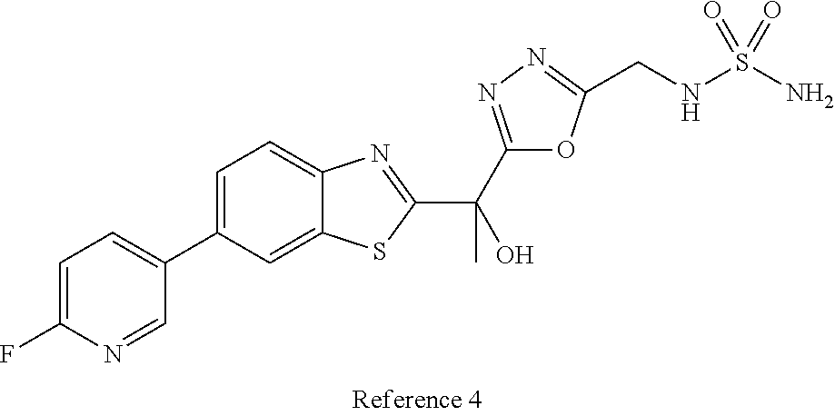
C1=C(C2=CC=C(F)N=C2)C=C2C(=C1)N=C(C(O)(C1=NN=C(CNS(N)(=O)=O)O1)C)S2
